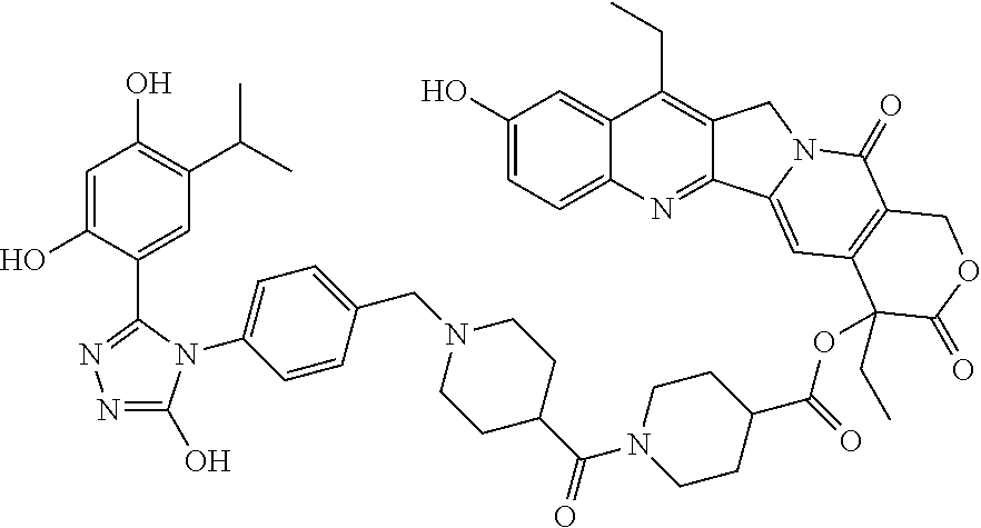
OC1=CC=C2C(=C1)C(CC)=C1C(=N2)C2=CC3=C(C(=O)N2C1)COC(=O)C3(OC(C1CCN(C(C2CCN(CC3=CC=C(N4C(O)=NN=C4C4=CC(C(C)C)=C(O)C=C4O)C=C3)CC2)=O)CC1)=O)CC
